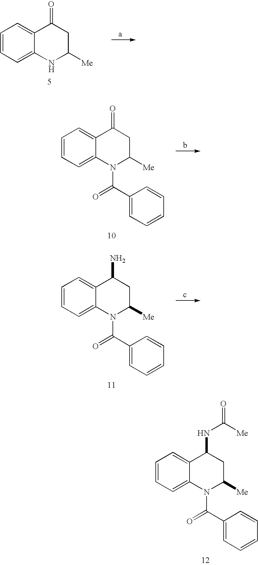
C1=CC=C2C(=C1)C(=O)CC([Me])N2.C1=CC=C2C(=C1)C(=O)CC([Me])N2C(C1=CC=CC=C1)=O.C1=CC=C2C(=C1)C(N)CC([Me])N2C(C1=CC=CC=C1)=O.C1=CC=C2C(=C1)C(NC([Me])=O)CC([Me])N2C(C1=CC=CC=C1)=O
